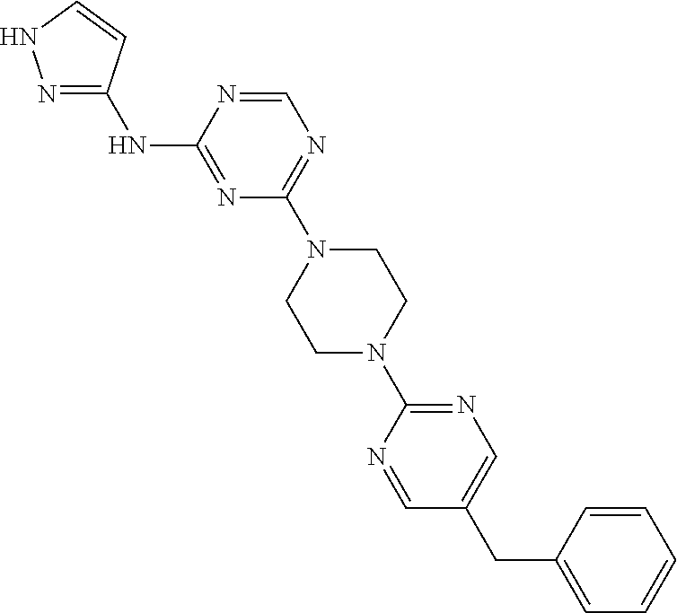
N1=C(NC2=NC(N3CCN(C4=NC=C(CC5=CC=CC=C5)C=N4)CC3)=NC=N2)C=CN1
